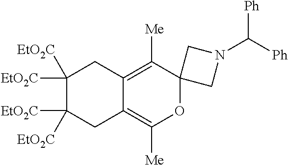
C1([EtO2C])([EtO2C])C([EtO2C])([EtO2C])CC2=C([Me])OC3(C([Me])=C2C1)CN(C([Ph])[Ph])C3
